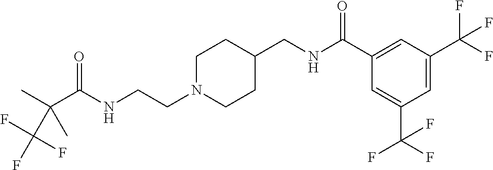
C(C(NCCN1CCC(CNC(C2=CC(C(F)(F)F)=CC(C(F)(F)F)=C2)=O)CC1)=O)(C)(C)C(F)(F)F
